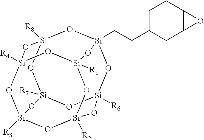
O1[Si]2([R4])O[Si]3([R3])O[Si]4([R2])O[Si]1([R1])O[Si]1(CCC5CC6C(CC5)O6)O[Si]([R8])(O[Si]([R7])(O3)O[Si]([R6])(O1)O4)O2
